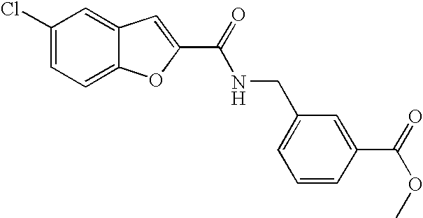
C1(C(=O)NCC2=CC=CC(C(OC)=O)=C2)=CC2=CC(Cl)=CC=C2O1
